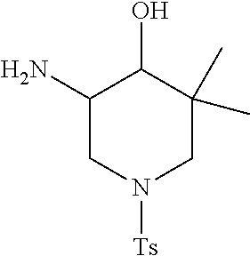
C1(N)CN([Ts])CC(C)(C)C1O
